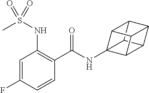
C1=C(F)C=CC(C(=O)NC23C4C5C6C4C2C6C35)=C1NS(C)(=O)=O
